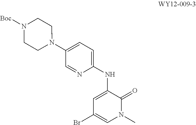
C1(N2CCN([Boc])CC2)=CC=C(NC2=CC(Br)=CN(C)C2=O)N=C1
